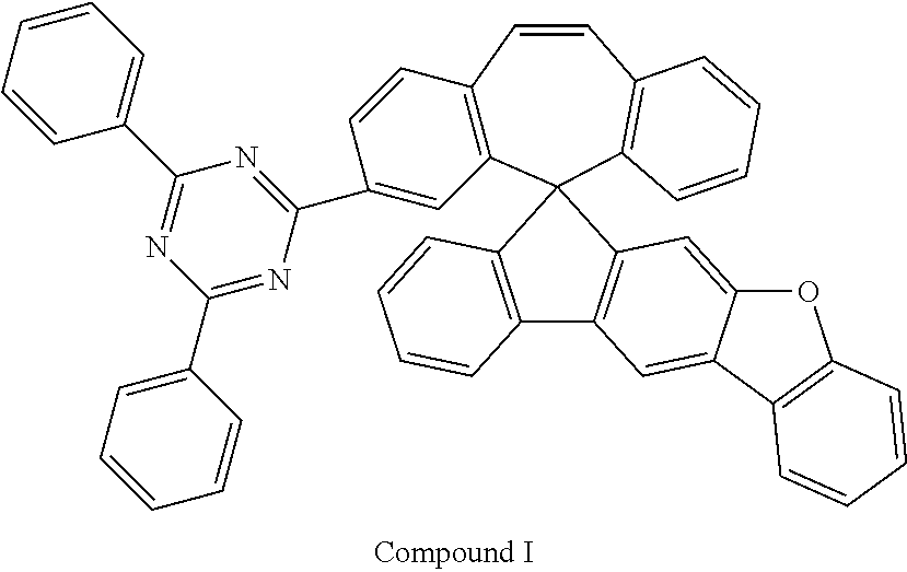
N1=C(C2=CC3=C(C=C2)C=CC2=C(C=CC=C2)C32C3=C(C=C4C(=C3)OC3=C4C=CC=C3)C3=C2C=CC=C3)N=C(C2=CC=CC=C2)N=C1C1=CC=CC=C1
